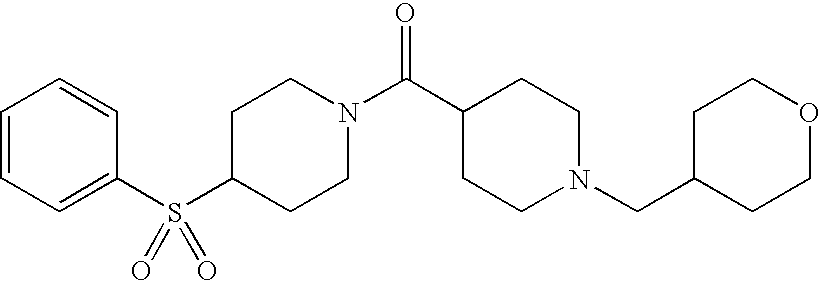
C1(S(C2=CC=CC=C2)(=O)=O)CCN(C(C2CCN(CC3CCOCC3)CC2)=O)CC1
